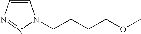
C1=CN=NN1CCCCOC
